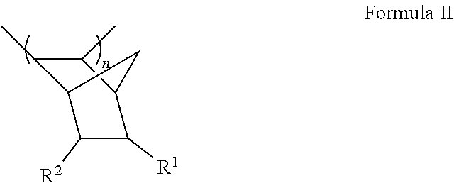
C1(C)C2C([R2])C([R1])C(C1C)C2
